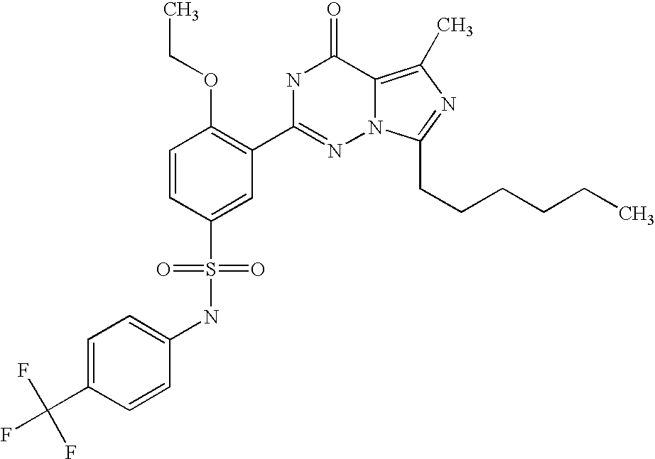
C1=CC(S(NC2=CC=C(C(F)(F)F)C=C2)(=O)=O)=CC(C2=NN3C(=C(C)N=C3CCCCCC)C(=O)N2)=C1OCC
